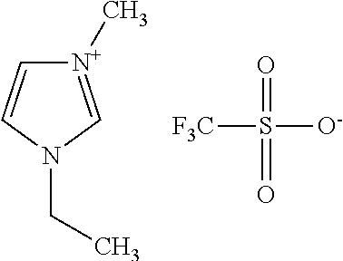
[N+]1(C)=CN(CC)C=C1.O=S(=O)([F3C])[O-]
